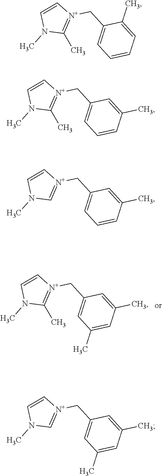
N1(C)C(C)=[N+](CC2=CC(C)=CC(C)=C2)C=C1.N1(C)C(C)=[N+](CC2=CC=CC=C2C)C=C1.N1(C)C(C)=[N+](CC2=CC=CC(C)=C2)C=C1.N1(C)C=[N+](CC2=CC=CC(C)=C2)C=C1.N1(C)C=[N+](CC2=CC(C)=CC(C)=C2)C=C1
